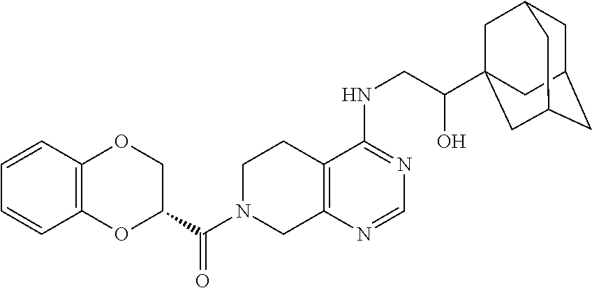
C(N1CC2=C(CC1)C(NCC(O)C13CC4CC(CC(C1)C4)C3)=NC=N2)(=O)C1COC2=C(O1)C=CC=C2
